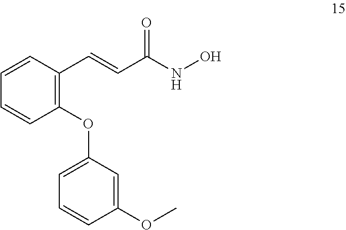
C1(OC2=CC=CC(OC)=C2)=C(C=CC(NO)=O)C=CC=C1
